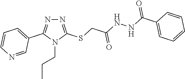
N1=C(SCC(NNC(C2=CC=CC=C2)=O)=O)N(CCC)C(C2=CC=CN=C2)=N1
